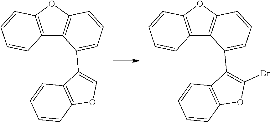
C1=CC=CC2=C1C(C1=CC=CC3=C1C1=C(C=CC=C1)O3)=CO2.C1=CC=CC2=C1C(C1=CC=CC3=C1C1=C(C=CC=C1)O3)=C(Br)O2
